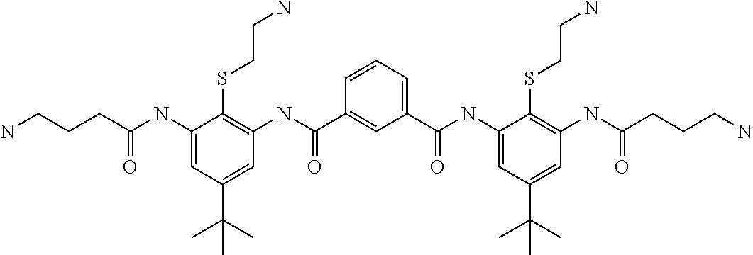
C1=CC=C(C(NC2=CC(C(C)(C)C)=CC(NC(CCCN)=O)=C2SCCN)=O)C=C1C(NC1=C(SCCN)C(NC(CCCN)=O)=CC(C(C)(C)C)=C1)=O
